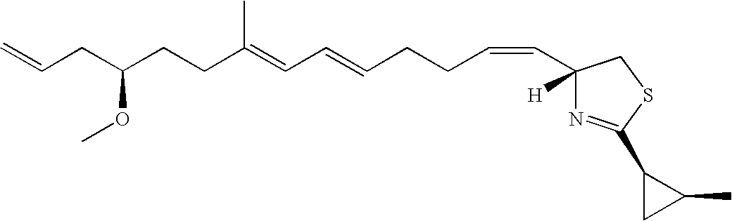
C=CCC(CCC(C)=CC=CCCC=CC1([H])N=C(C2CC2C)SC1)OC
